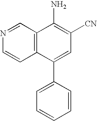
N1=CC2=C(C=C1)C(C1=CC=CC=C1)=CC([CN])=C2N
